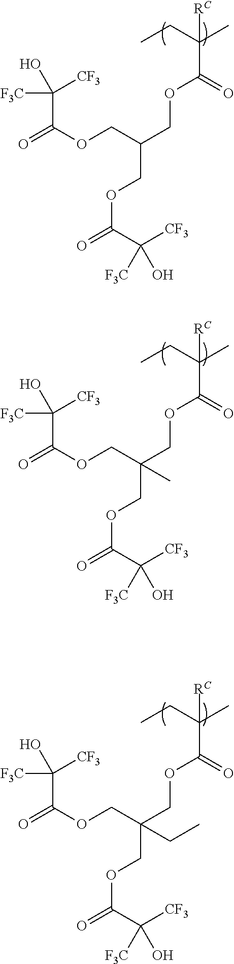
C(C(CC)(C)[RC])(OCC(COC(=O)C([F3C])([CF3])O)COC(C([CF3])([F3C])O)=O)=O.C(C(CC)(C)[RC])(OCC(COC(=O)C([F3C])([CF3])O)(COC(C([CF3])([F3C])O)=O)C)=O.C(C(CC)(C)[RC])(OCC(COC(=O)C([F3C])([CF3])O)(COC(C([CF3])([F3C])O)=O)CC)=O
